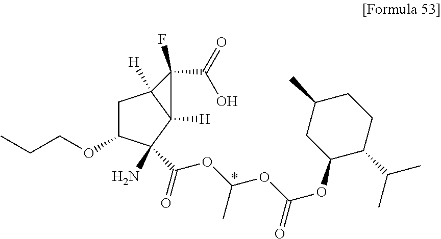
C1C(OCCC)C(C(OC(OC(OC2C(C(C)C)CCC(C)C2)=O)C)=O)(N)C2([H])C1([H])C(C(=O)O)(F)C2
